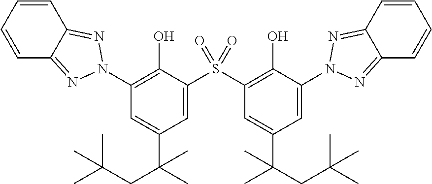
C1=CC=CC2=NN(C3=C(O)C(S(C4=C(O)C(N5N=C6C(=N5)C=CC=C6)=CC(C(CC(C)(C)C)(C)C)=C4)(=O)=O)=CC(C(C)(CC(C)(C)C)C)=C3)N=C12
